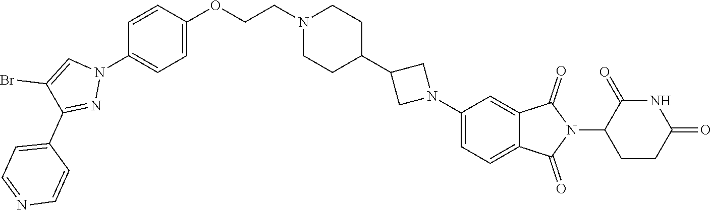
C1=CC(OCCN2CCC(C3CN(C4=CC=C5C(=C4)C(=O)N(C4CCC(=O)NC4=O)C5=O)C3)CC2)=CC=C1N1C=C(Br)C(C2=CC=NC=C2)=N1
